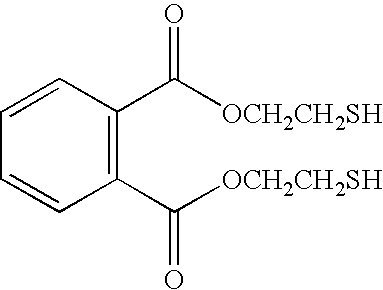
C1(C([OCH2CH2SH])=O)=C(C([OCH2CH2SH])=O)C=CC=C1
